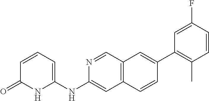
N1=CC2=C(C=C1NC1=CC=CC(=O)N1)C=CC(C1=C(C)C=CC(F)=C1)=C2
